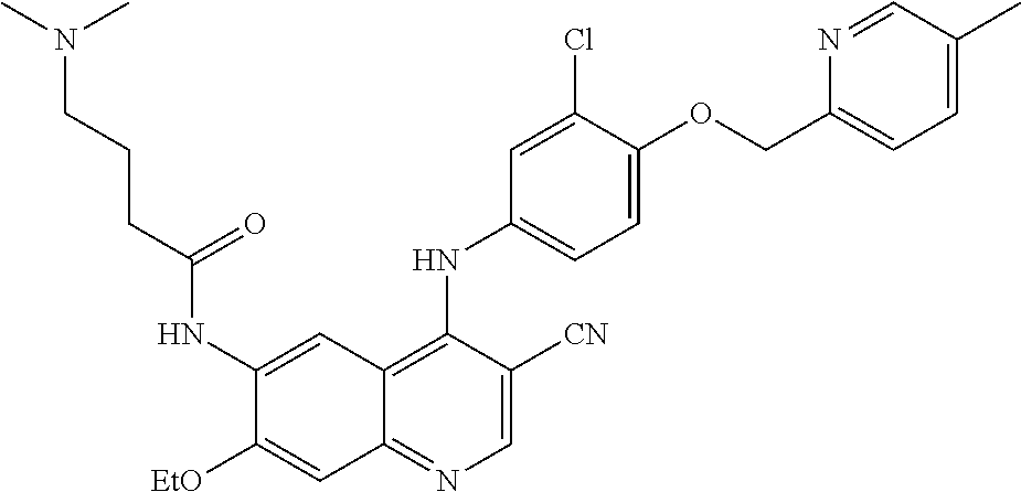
C1=C([CN])C(NC2=CC=C(OCC3=CC=C(C)C=N3)C(Cl)=C2)=C2C(=N1)C=C([EtO])C(NC(CCCN(C)C)=O)=C2
